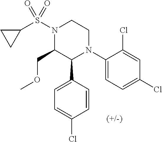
C1(N2CCN(S(=O)(=O)C3CC3)C(COC)C2C2=CC=C(Cl)C=C2)=CC=C(Cl)C=C1Cl
